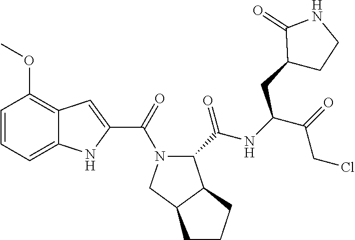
C1=CC=C2C(=C1OC)C=C(C(=O)N1C(C(NC(C(CCl)=O)CC3CCNC3=O)=O)C3C(C1)CCC3)N2
